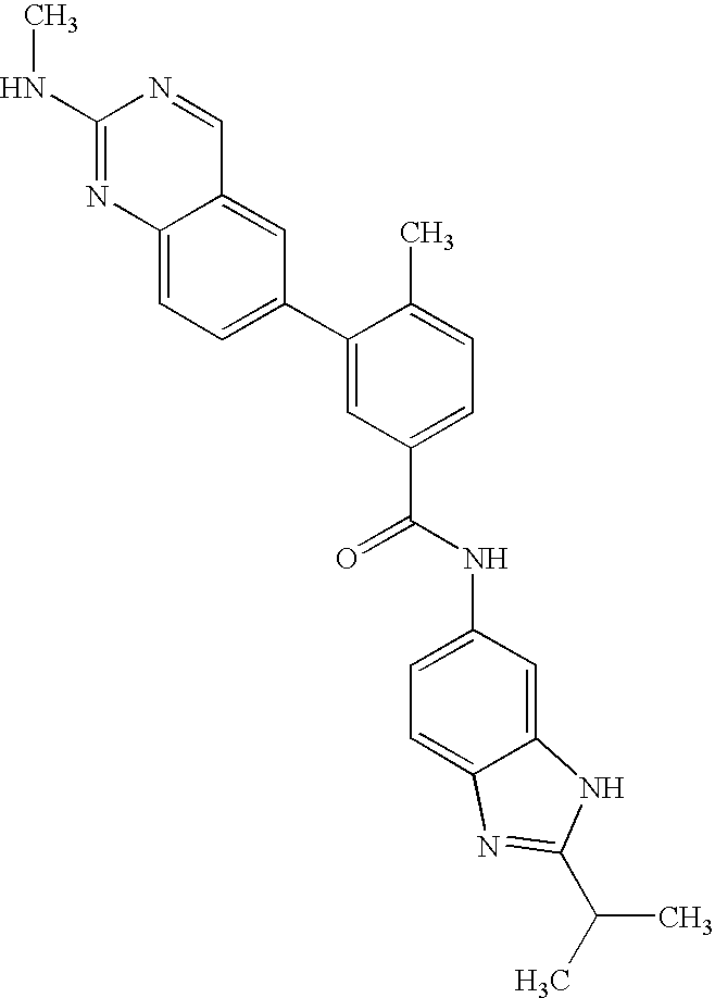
C1(NC)=NC2=CC=C(C3=CC(C(=O)NC4=CC=C5C(=C4)NC(C(C)C)=N5)=CC=C3C)C=C2C=N1
